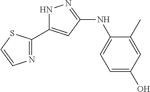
N1C(C2=NC=CS2)=CC(NC2=CC=C(O)C=C2C)=N1
